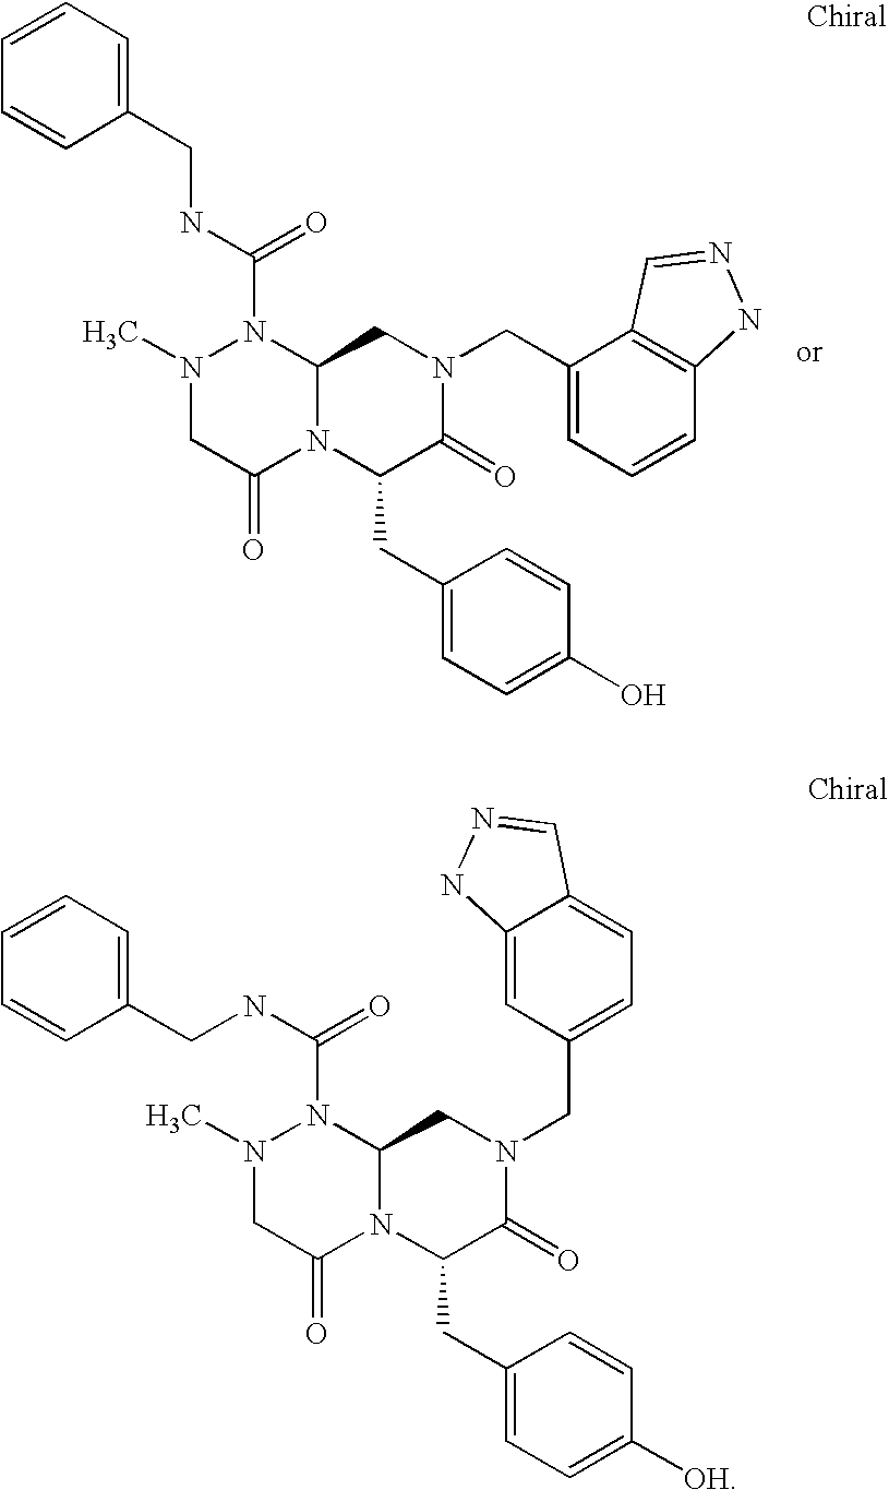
N1(C)CC(=O)N2C(N1C(=O)NCC1=CC=CC=C1)CN(CC1=CC=CC3=C1C=NN3)C(=O)C2CC1=CC=C(O)C=C1.N1(C)CC(=O)N2C(N1C(=O)NCC1=CC=CC=C1)CN(CC1=CC=C3C(=C1)NN=C3)C(=O)C2CC1=CC=C([OH])C=C1
